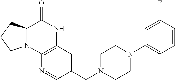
C12N(C3=C(NC1=O)C=C(CN1CCN(C4=CC=CC(F)=C4)CC1)C=N3)CCC2
